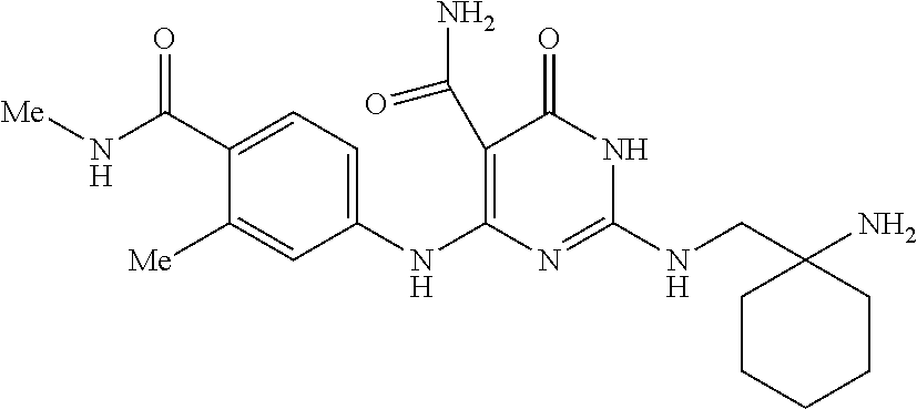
C1(C(N[Me])=O)=CC=C(NC2=C(C(=O)N)C(=O)NC(NCC3(N)CCCCC3)=N2)C=C1[Me]
